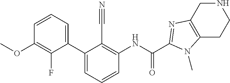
C1(C2=CC=CC(NC(C3=NC4=C(CCNC4)N3C)=O)=C2C#N)=CC=CC(OC)=C1F
